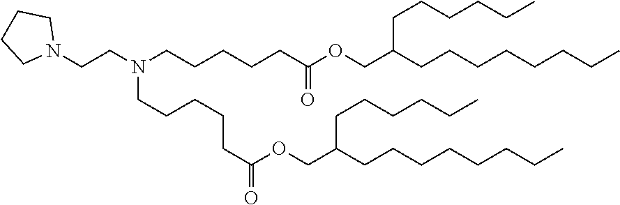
C(CN(CCCCCC(OCC(CCCCCCCC)CCCCCC)=O)CCCCCC(OCC(CCCCCCCC)CCCCCC)=O)N1CCCC1
